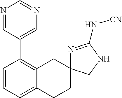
C1=CC=C2C(=C1C1=CN=CN=C1)CC1(CC2)N=C(N[CN])NC1
